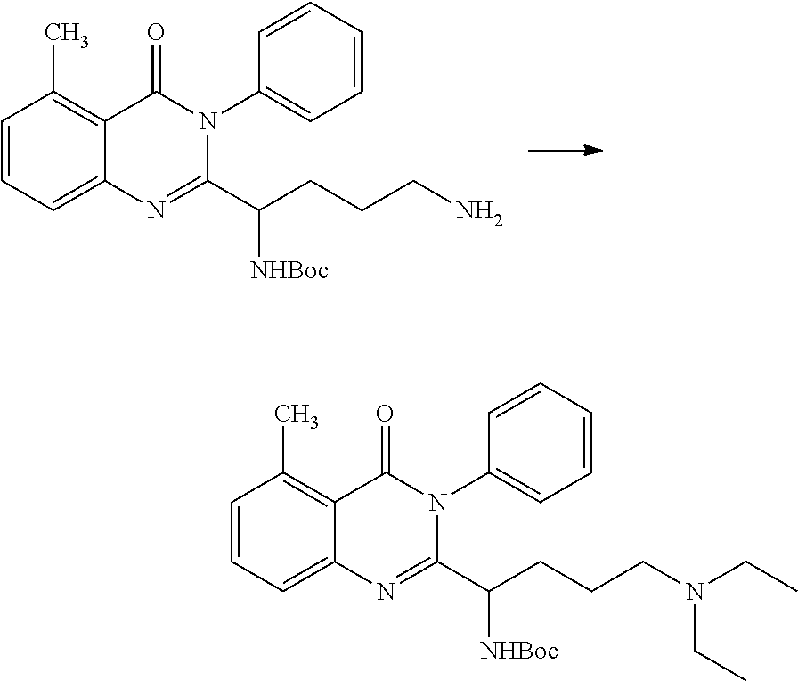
C1=CC=C2C(=C1C)C(=O)N(C1=CC=CC=C1)C(C(CCCN)[NHBoc])=N2.C1=CC=C2C(=C1C)C(=O)N(C1=CC=CC=C1)C(C(CCCN(CC)CC)[NHBoc])=N2
